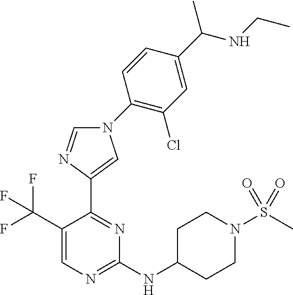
C1(NC2CCN(S(C)(=O)=O)CC2)=NC=C(C(F)(F)F)C(C2=CN(C3=C(Cl)C=C(C(NCC)C)C=C3)C=N2)=N1
